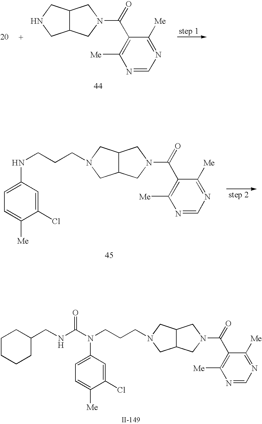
C12C(CN(C(C3=C([Me])N=CN=C3[Me])=O)C1)CN(CCCN(C1=CC=C([Me])C(Cl)=C1)C(NCC1CCCCC1)=O)C2.C12C(CN(C(C3=C([Me])N=CN=C3[Me])=O)C1)CNC2.C12C(CN(C(C3=C([Me])N=CN=C3[Me])=O)C1)CN(CCCNC1=CC=C([Me])C(Cl)=C1)C2
